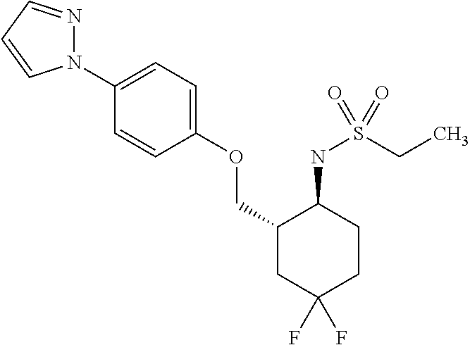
N1(C2=CC=C(OCC3CC(F)(F)CCC3NS(CC)(=O)=O)C=C2)N=CC=C1
